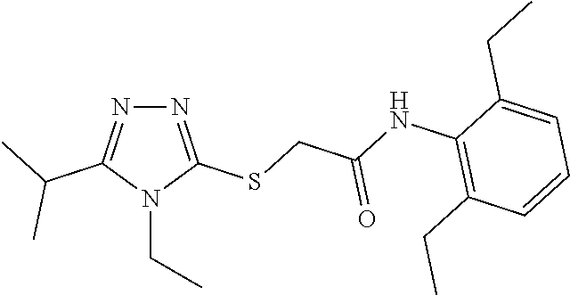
N1=C(SCC(NC2=C(CC)C=CC=C2CC)=O)N(CC)C(C(C)C)=N1
